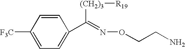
C1=CC([F3C])=CC=C1C(=NOCCN)[(CH2)3][R19]
